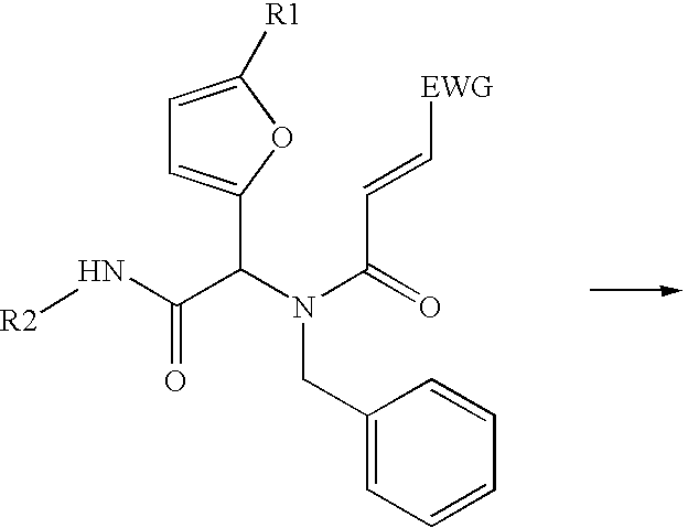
C1=C([R1])OC(C(C(N[R2])=O)N(C(=O)C=C[EWG])CC2=CC=CC=C2)=C1
